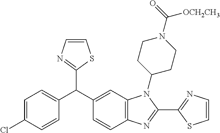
C1=C(Cl)C=CC(C(C2=CC3=C(C=C2)N=C(C2=NC=CS2)N3C2CCN(C(=O)[OCH2CH3])CC2)C2=NC=CS2)=C1
